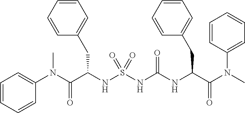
C1=CC=CC(N(C(C(NS(NC(NC(C(N(C)C2=CC=CC=C2)=O)CC2=CC=CC=C2)=O)(=O)=O)CC2=CC=CC=C2)=O)C)=C1
